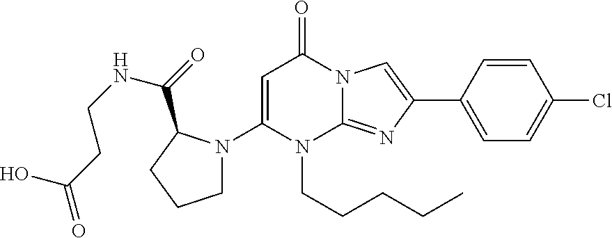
C1(N2CCCC2C(=O)NCCC(=O)O)=CC(=O)N2C(=NC(C3=CC=C(Cl)C=C3)=C2)N1CCCCC
